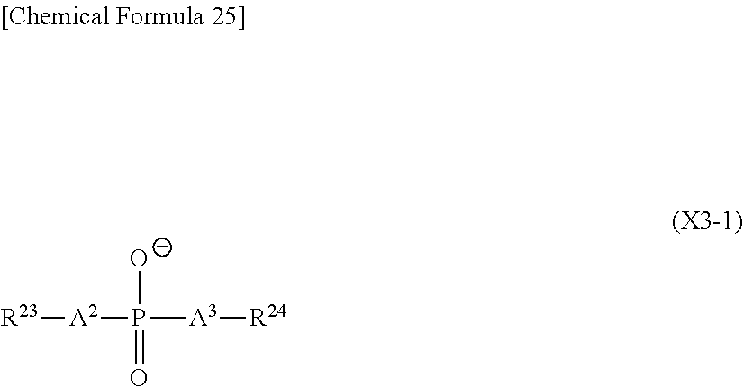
[R23][A2]P([A3][R24])([O-])=O
